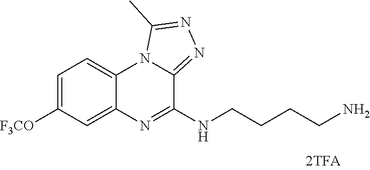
N1=C(NCCCCN)C2=NN=C(C)N2C2=CC=C([F3CO])C=C12
